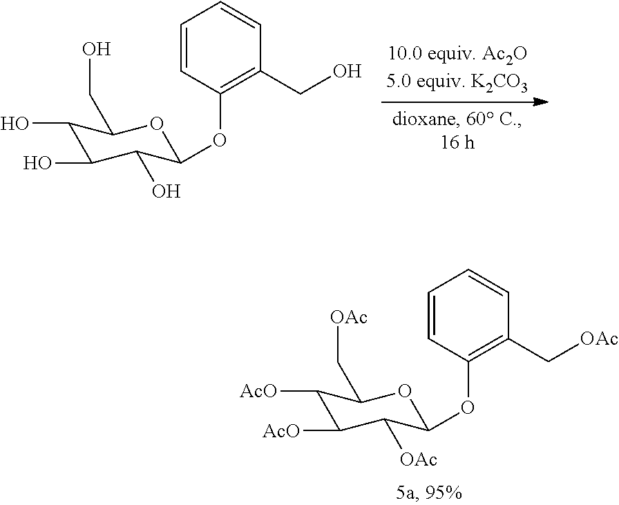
C1=CC(OC2C(O)C(O)C(O)C(CO)O2)=C(CO)C=C1.C1=CC(OC2C([OAc])C([AcO])C([AcO])C(C[OAc])O2)=C(C[OAc])C=C1
